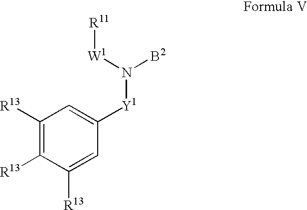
C1([R13])=CC([Y1]N([B2])[W1][R11])=CC([R13])=C1[R13]
